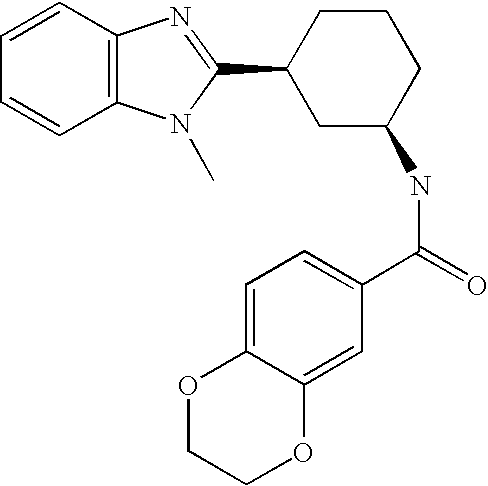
C1=CC2=C(C=C1)N(C)C(C1CC(NC(=O)C3=CC=C4C(=C3)OCCO4)CCC1)=N2
